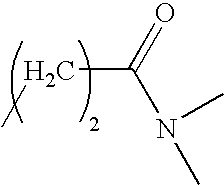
O=C(N(C)C)CC
